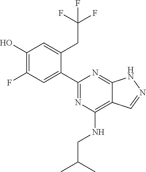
N1=C(C2=CC(F)=C(O)C=C2CC(F)(F)F)N=C2C(=C1NCC(C)C)C=NN2
